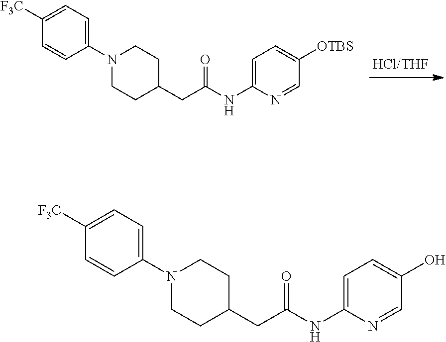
C1([F3C])=CC=C(N2CCC(CC(NC3=CC=C([OTBS])C=N3)=O)CC2)C=C1.C1([F3C])=CC=C(N2CCC(CC(NC3=CC=C(O)C=N3)=O)CC2)C=C1
